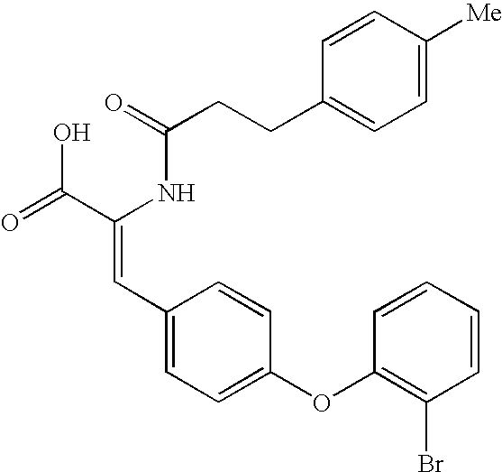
C(=O)(NC(C(=O)O)=CC1=CC=C(OC2=C(Br)C=CC=C2)C=C1)CCC1=CC=C([Me])C=C1
